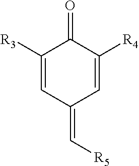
C1([R3])=CC(=C[R5])C=C([R4])C1=O
